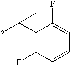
C1(C(*)(C)C)=C(F)C=CC=C1F
